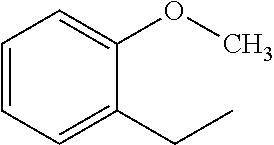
C1(CC)=CC=CC=C1OC
